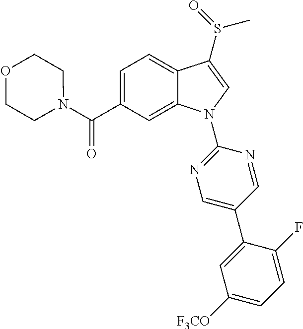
C(C1=CC=C2C(=C1)N(C1=NC=C(C3=CC([F3CO])=CC=C3F)C=N1)C=C2S(C)=O)(=O)N1CCOCC1
